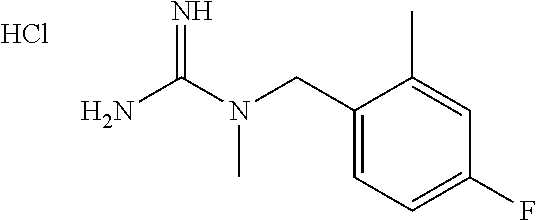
Cl.C1(CN(C(N)=N)C)=CC=C(F)C=C1C
